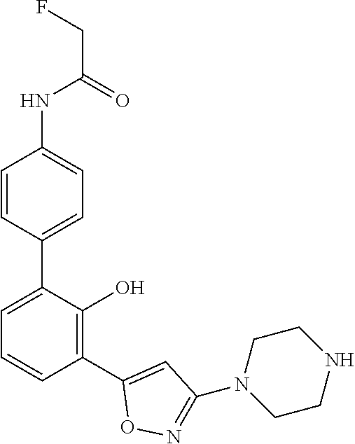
C1(NC(CF)=O)=CC=C(C2=CC=CC(C3=CC(N4CCNCC4)=NO3)=C2O)C=C1
